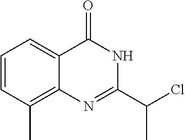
C1(C(Cl)C)=NC2=C(C)C=CC=C2C(=O)N1
